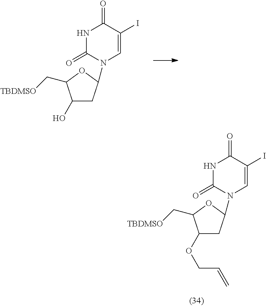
N1C(=O)N(C2CC(O)C(C[TBDMSO])O2)C=C(I)C1=O.N1C(=O)N(C2CC(OCC=C)C(C[TBDMSO])O2)C=C(I)C1=O
